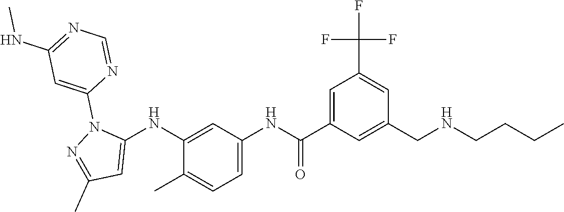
C1(NC2=CC(C)=NN2C2=CC(NC)=NC=N2)=CC(NC(C2=CC(C(F)(F)F)=CC(CNCCCC)=C2)=O)=CC=C1C
